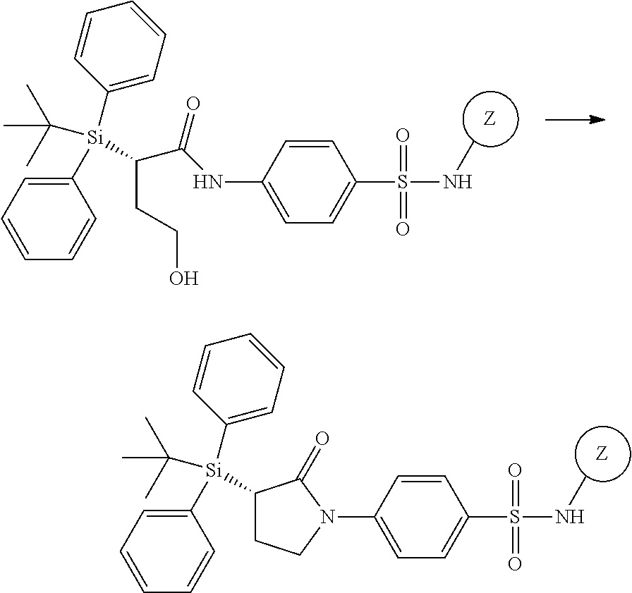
CC(C)(C)[Si](C1=CC=CC=C1)(C1=CC=CC=C1)C1CCN(C2=CC=C(S(=O)(=O)NC)C=C2)C1=O.CC(C)(C)[Si](C1=CC=CC=C1)(C1=CC=CC=C1)C(CCO)C(NC1=CC=C(S(=O)(=O)NC)C=C1)=O
